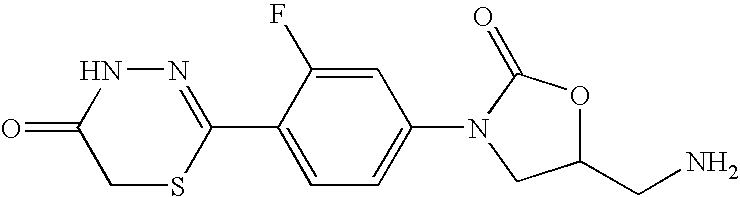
N1=C(C2=CC=C(N3CC(CN)OC3=O)C=C2F)SCC(=O)N1
